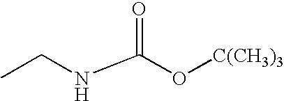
CCNC(=O)O[C(CH3)3]
